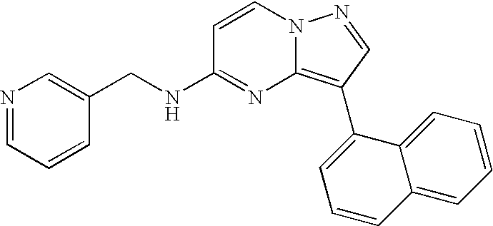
C1(CNC2=NC3=C(C4=CC=CC5=CC=CC=C45)C=NN3C=C2)=CN=CC=C1
